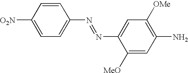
[O2N]C1=CC=C(N=NC2=CC([OMe])=C(N)C=C2[MeO])C=C1
